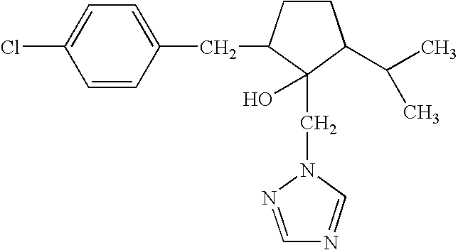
ClC1=CC=C(CC2C(CN3N=CN=C3)(O)C(C(C)C)CC2)C=C1
